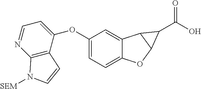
C1(OC2=CC=NC3=C2C=CN3[SEM])=CC=C2C(=C1)C1C(O2)C1C(O)=O
